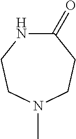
C1(=O)NCCN(C)CC1
